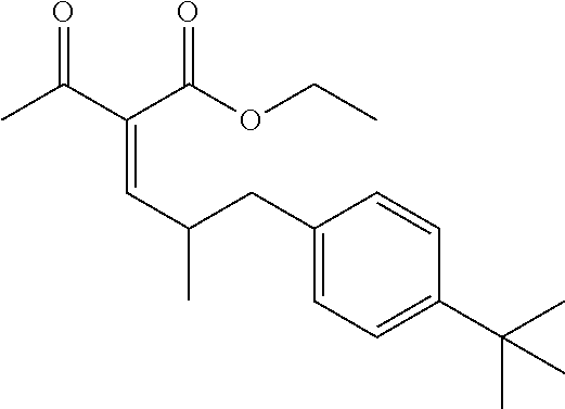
C(=CC(CC1=CC=C(C(C)(C)C)C=C1)C)(C(C)=O)C(OCC)=O
